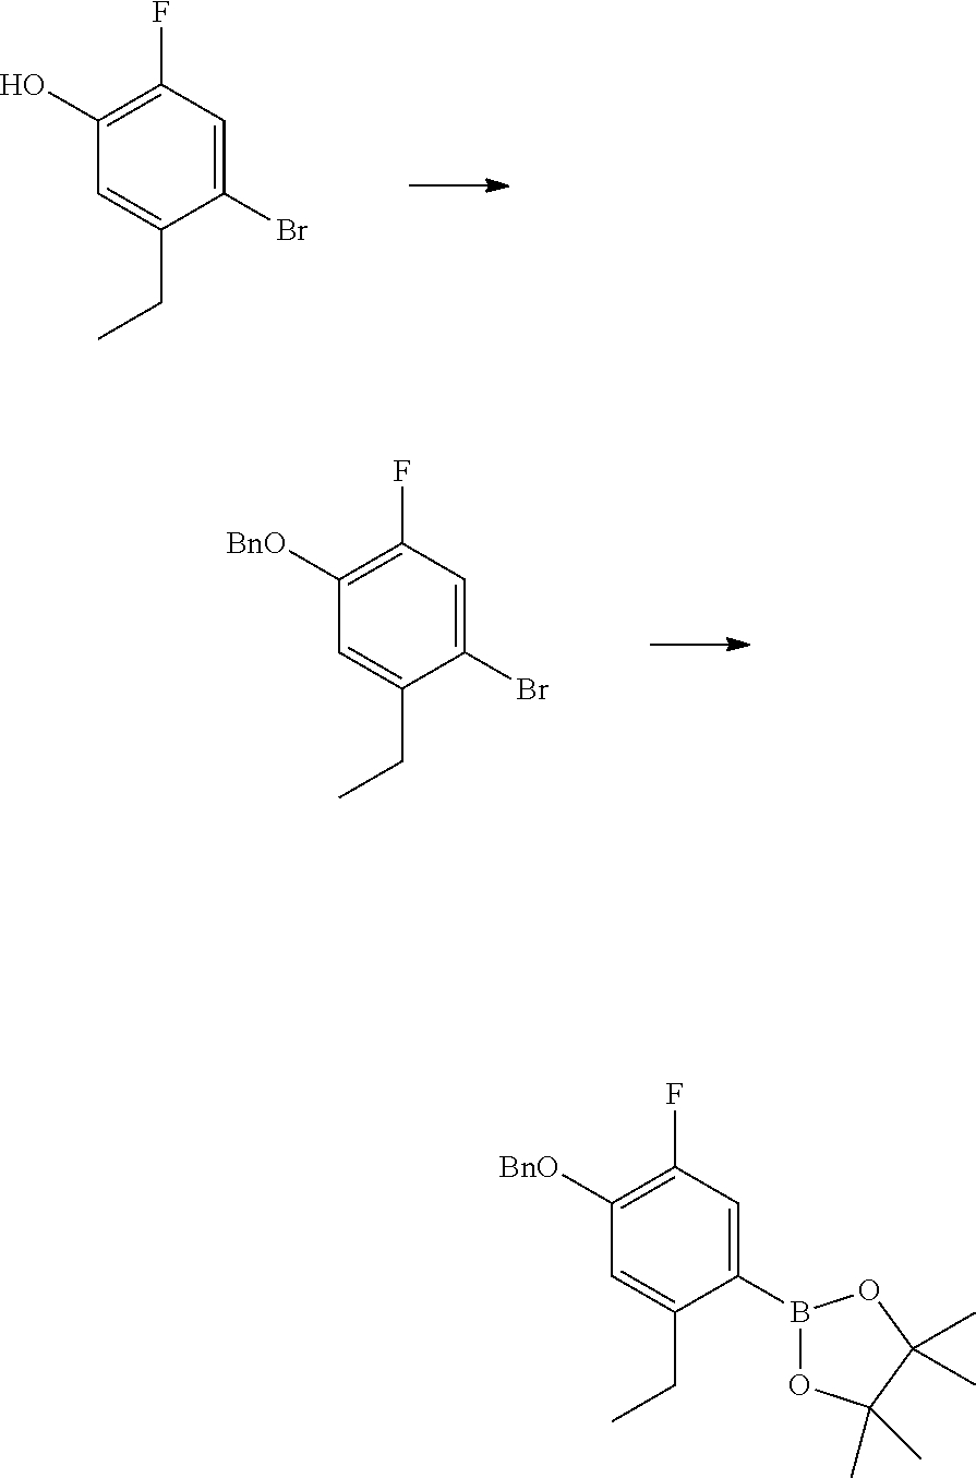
C1(Br)=CC(F)=C(O)C=C1CC.C1(Br)=CC(F)=C([BnO])C=C1CC.C1(B2OC(C)(C)C(C)(C)O2)=CC(F)=C([BnO])C=C1CC
